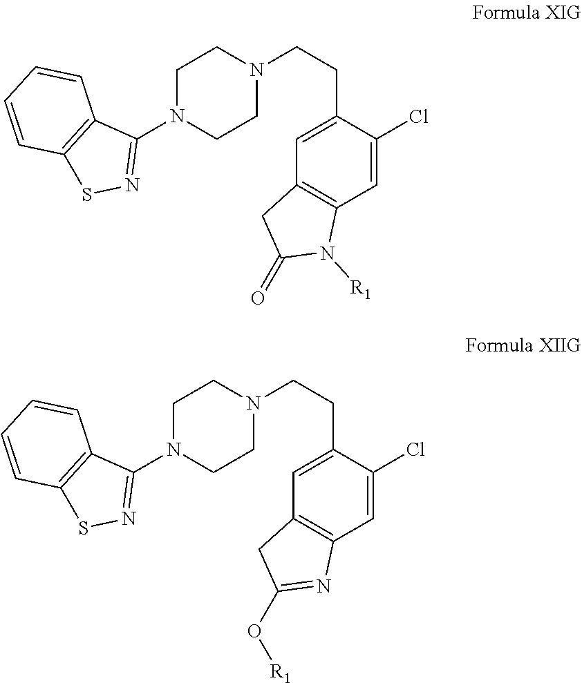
C1N(C2=NSC3=C2C=CC=C3)CCN(CCC2=CC3=C(C=C2Cl)N([R1])C(=O)C3)C1.C1N(C2=NSC3=C2C=CC=C3)CCN(CCC2=CC3=C(C=C2Cl)N=C(O[R1])C3)C1
